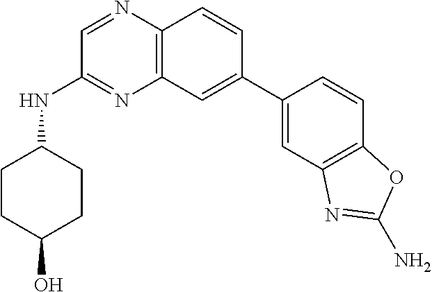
C12=C(C=CC(C3=CC4=C(C=C3)OC(N)=N4)=C1)N=CC(NC1CCC(O)CC1)=N2
